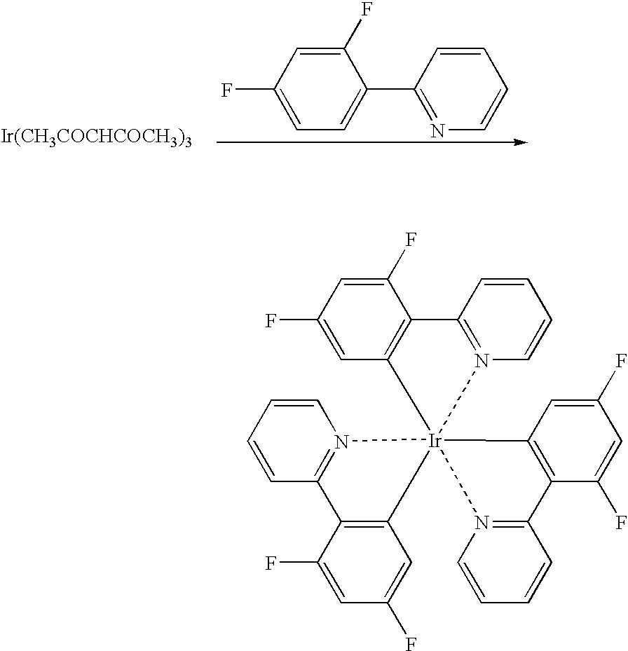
C1(F)=CC(F)=CC=C1C1=NC=CC=C1.[Ir(CH3COCHCOCH3)3].C1=C(F)C2=C(C=C1F)[Ir]13(N4=C(C=CC=C4)C4=C1C=C(F)C=C4F)(N1=C2C=CC=C1)N1=C(C=CC=C1)C1=C3C=C(F)C=C1F
